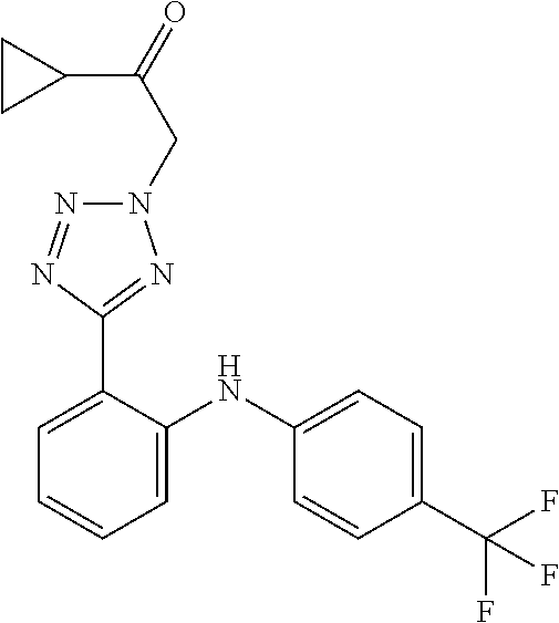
C1=C(NC2=CC=CC=C2C2=NN(CC(=O)C3CC3)N=N2)C=CC(C(F)(F)F)=C1
